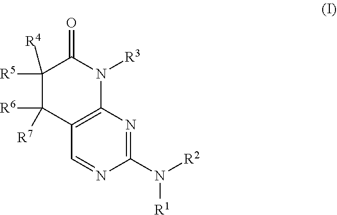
C1([R4])([R5])C([R6])([R7])C2=C(N([R3])C1=O)N=C(N([R2])[R1])N=C2
